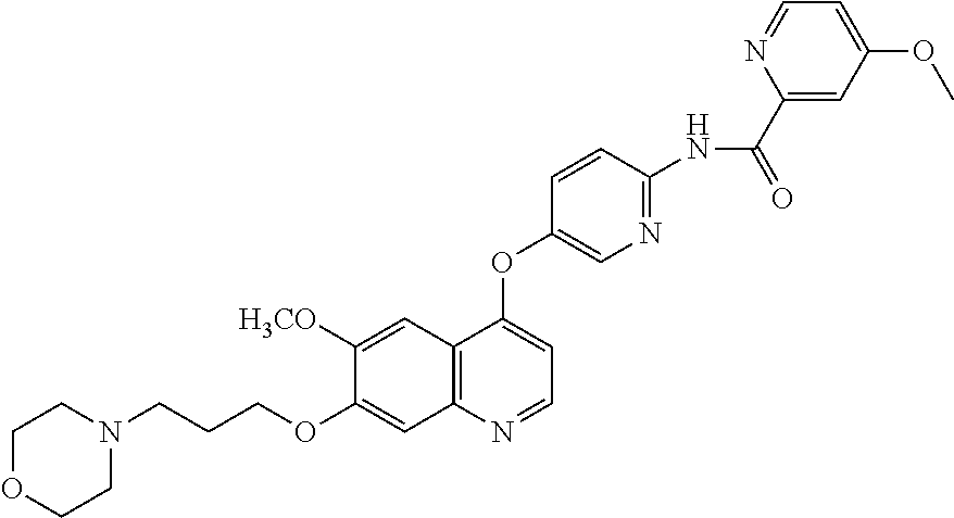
C1COCCN1CCCOC1=CC2=C(C=C1[H3CO])C(OC1=CN=C(NC(C3=CC(OC)=CC=N3)=O)C=C1)=CC=N2
